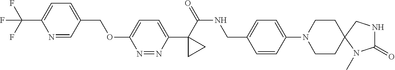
C(C1=CC=C(C(F)(F)F)N=C1)OC1=CC=C(C2(C(NCC3=CC=C(N4CCC5(CC4)N(C)C(=O)NC5)C=C3)=O)CC2)N=N1
